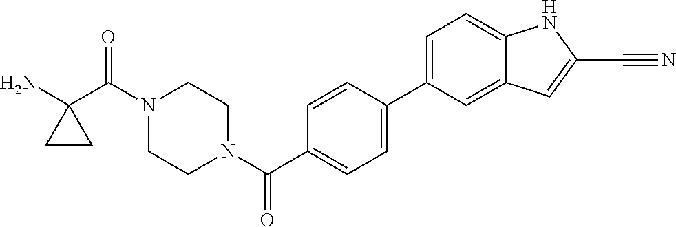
NC1(C(N2CCN(C(=O)C3=CC=C(C4=CC=C5C(=C4)C=C(C#N)N5)C=C3)CC2)=O)CC1
